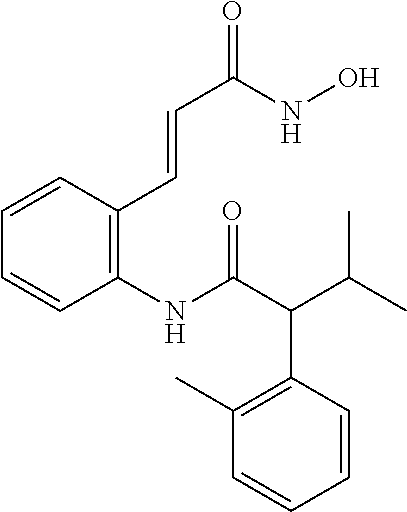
C1(NC(C(C(C)C)C2=C(C)C=CC=C2)=O)=C(C=CC(=O)NO)C=CC=C1
